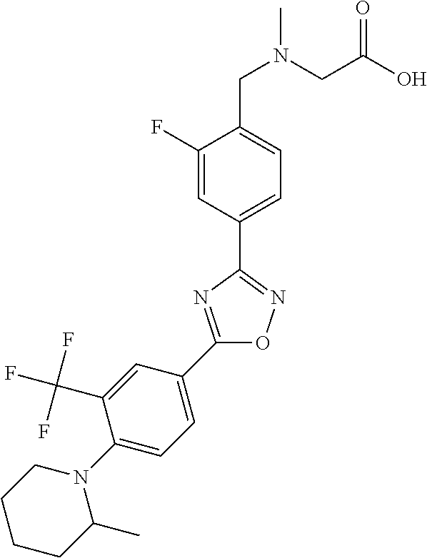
OC(CN(CC1=CC=C(C2=NOC(C3=CC=C(N4CCCCC4C)C(C(F)(F)F)=C3)=N2)C=C1F)C)=O
